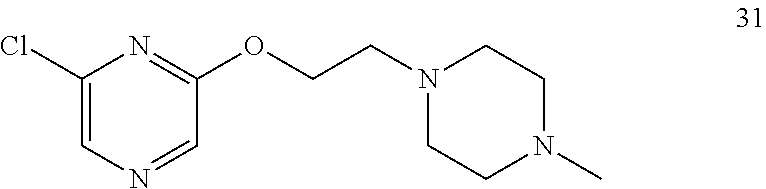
C1(Cl)=CN=CC(OCCN2CCN(C)CC2)=N1
